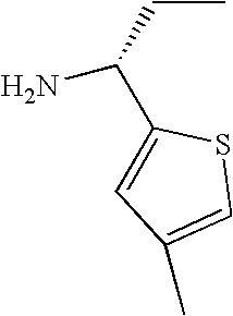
C1(C(N)CC)=CC(C)=CS1
